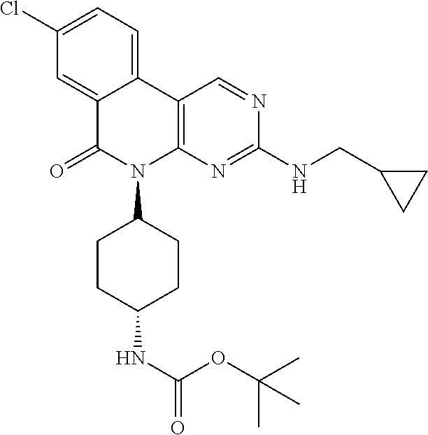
C12=CC(Cl)=CC=C1C1=C(N(C3CCC(NC(OC(C)(C)C)=O)CC3)C2=O)N=C(NCC2CC2)N=C1
